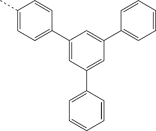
C1(C2=CC=C(C)C=C2)=CC(C2=CC=CC=C2)=CC(C2=CC=CC=C2)=C1
